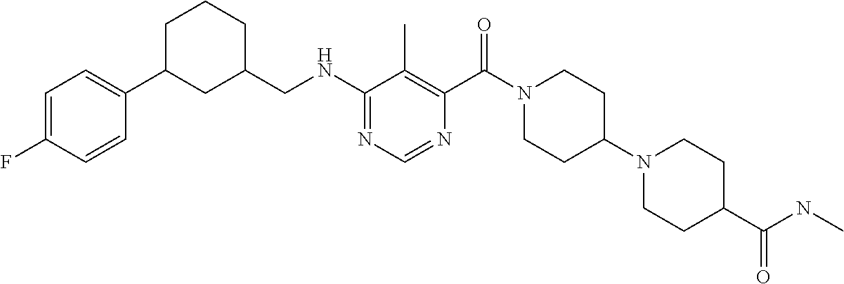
C1(NCC2CCCC(C3=CC=C(F)C=C3)C2)=NC=NC(C(N2CCC(N3CCC(C(=O)NC)CC3)CC2)=O)=C1C
